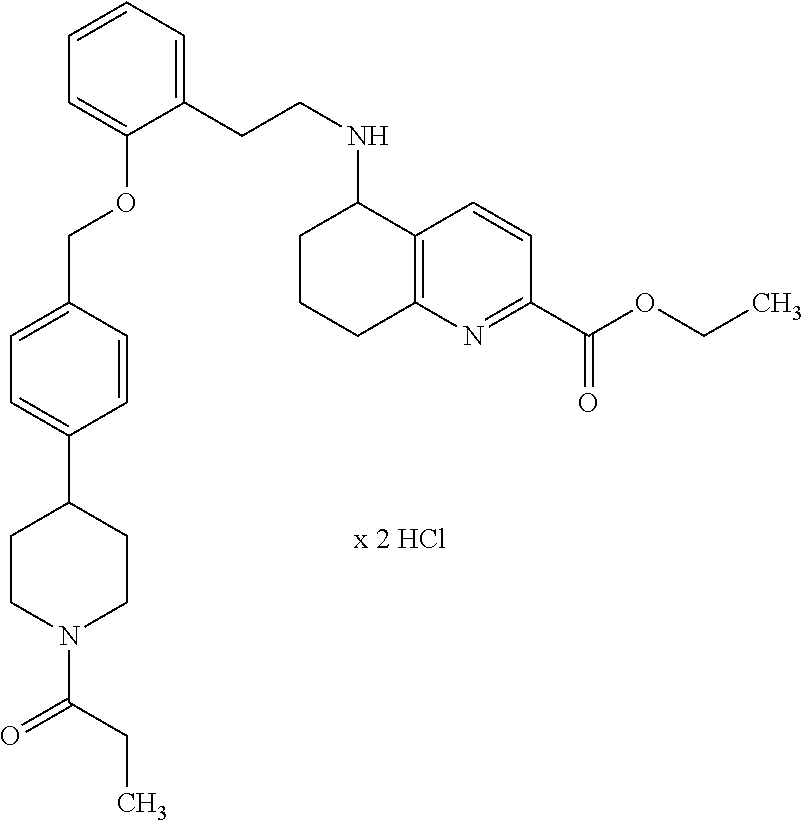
C1(CCNC2CCCC3=C2C=CC(C(OCC)=O)=N3)=CC=CC=C1OCC1=CC=C(C2CCN(C(=O)CC)CC2)C=C1
